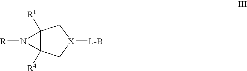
C12([R4])C([R1])(N1[R])C[X]([L-B])C2
